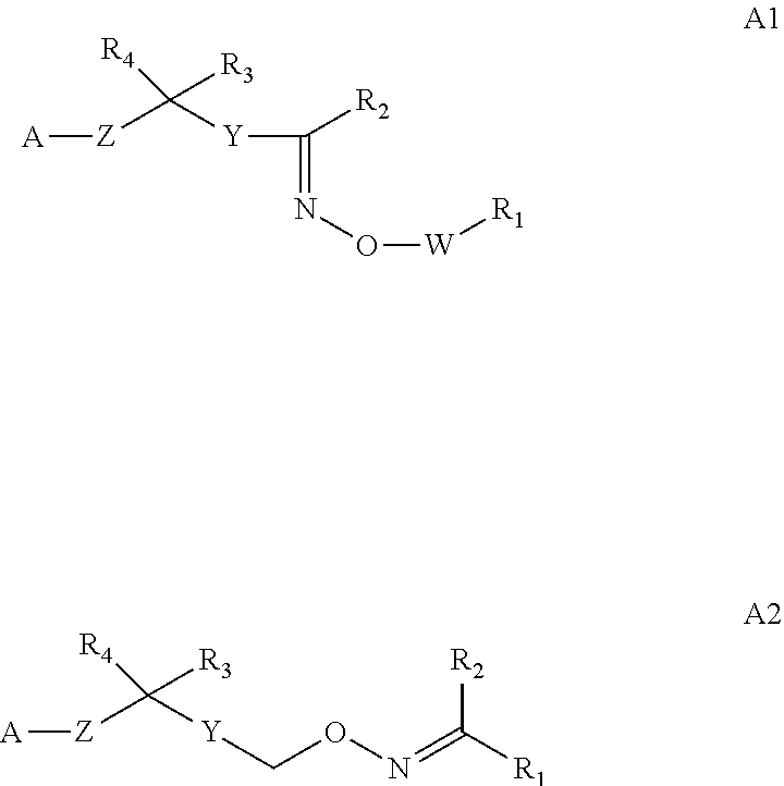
[A][Z]C([Y]C([R2])=NO[W][R1])([R3])[R4].[A][Z]C([Y]CON=C([R1])[R2])([R3])[R4]
